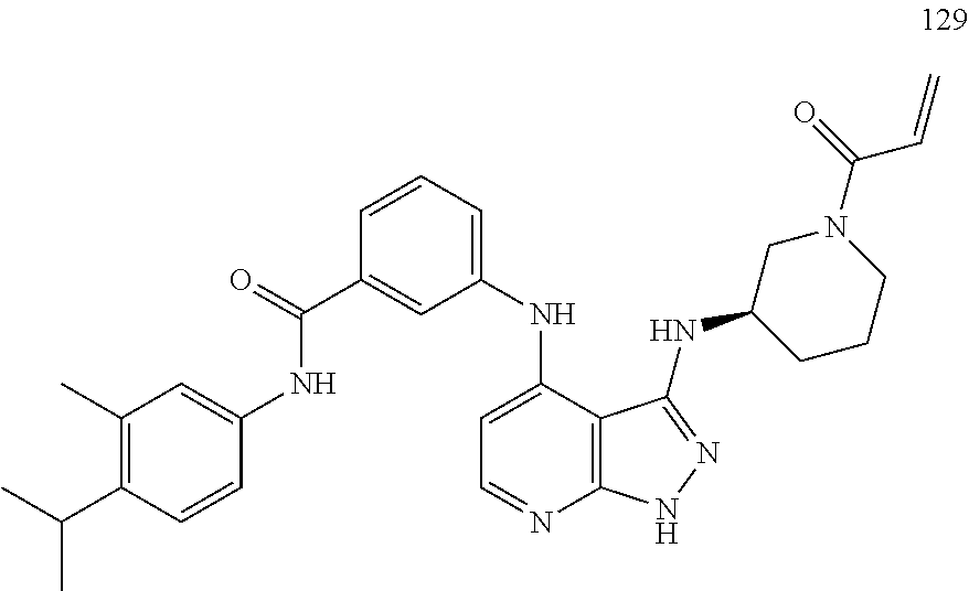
C1(C(=O)NC2=CC(C)=C(C(C)C)C=C2)=CC(NC2=CC=NC3=C2C(NC2CCCN(C(=O)C=C)C2)=NN3)=CC=C1
